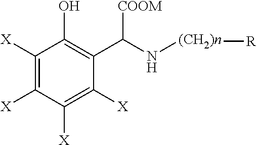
C1([X])=C([X])C([X])=C([X])C(C(N[(CH2)n][R])[COOM])=C1O
